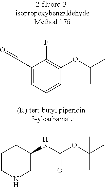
C1(C=O)=CC=CC(OC(C)C)=C1F.C1CNCC(NC(OC(C)(C)C)=O)C1
